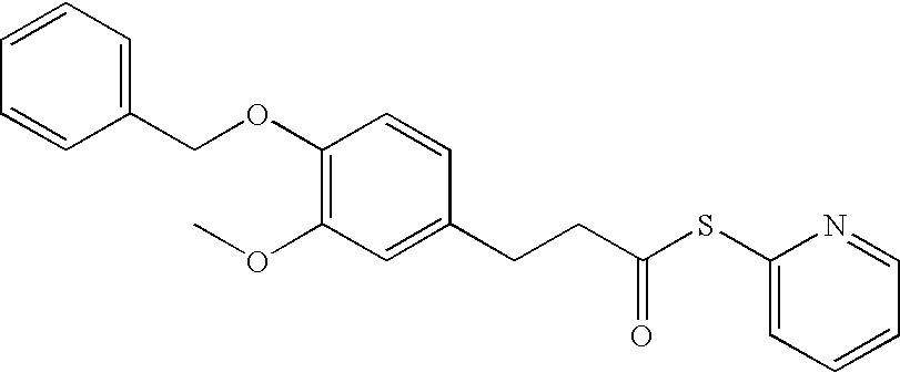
C1=CC=CC(COC2=C(OC)C=C(CCC(=O)SC3=CC=CC=N3)C=C2)=C1
